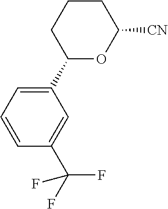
C1(C(F)(F)F)=CC(C2OC([CN])CCC2)=CC=C1
